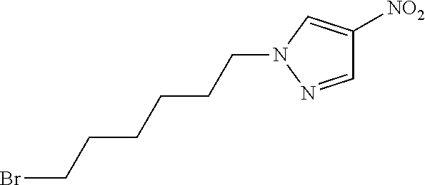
C1=NN(CCCCCCBr)C=C1[NO2]
